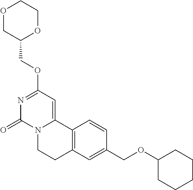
O1CC(COC2=NC(=O)N3C(=C2)C2=C(CC3)C=C(COC3CCCCC3)C=C2)OCC1
